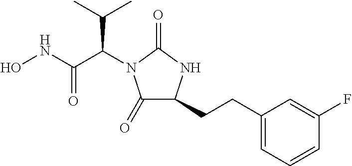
ONC(C(C(C)C)N1C(=O)C(CCC2=CC=CC(F)=C2)NC1=O)=O
